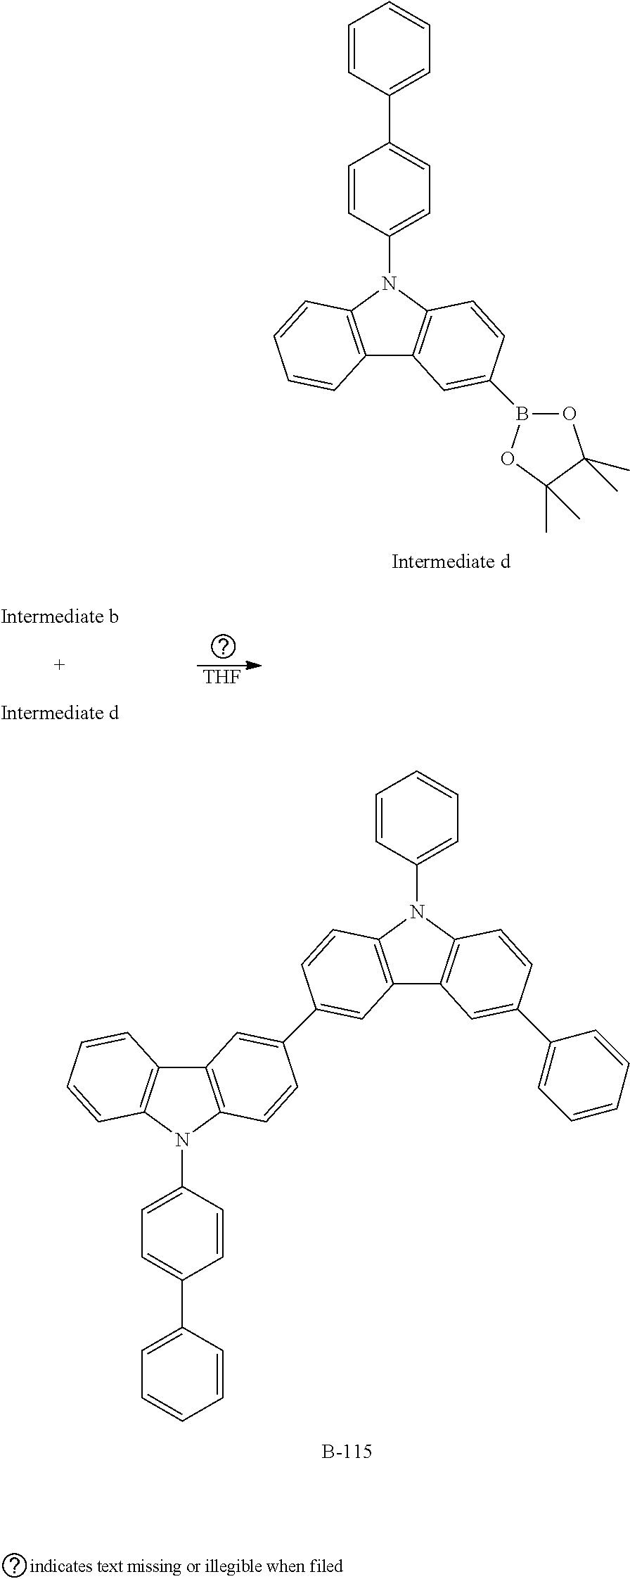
C12=C(N(C3=CC=C(C4=CC=CC=C4)C=C3)C3=C1C=C(B1OC(C)(C)C(C)(C)O1)C=C3)C=CC=C2.C12=C(N(C3=CC=CC=C3)C3=C1C=C(C1=CC=CC=C1)C=C3)C=CC(C1=CC3=C(N(C4=CC=C(C5=CC=CC=C5)C=C4)C4=C3C=CC=C4)C=C1)=C2.[THF]
